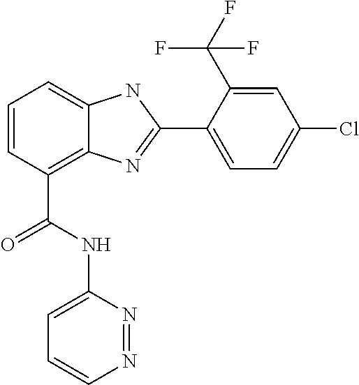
C1=CC(C(NC2=CC=CN=N2)=O)=C2C(=C1)NC(C1=CC=C(Cl)C=C1C(F)(F)F)=N2
